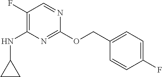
C1(F)=C(NC2CC2)N=C(OCC2=CC=C(F)C=C2)N=C1
